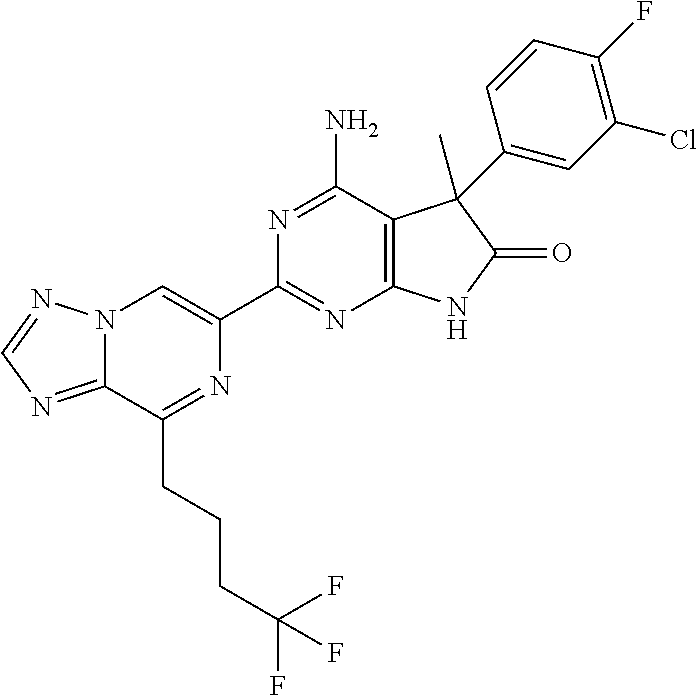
C12=NC=NN1C=C(C1=NC3=C(C(N)=N1)C(C)(C1=CC(Cl)=C(F)C=C1)C(=O)N3)N=C2CCCC(F)(F)F
